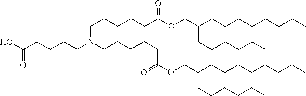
C(CC)CCCC(COC(CCCCCN(CCCCC(O)=O)CCCCCC(=O)OCC(CCCCCC)CCCCCCCC)=O)CCCCCCCC
